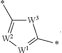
[W3]1C(*)=[W2][W1]=C1*
